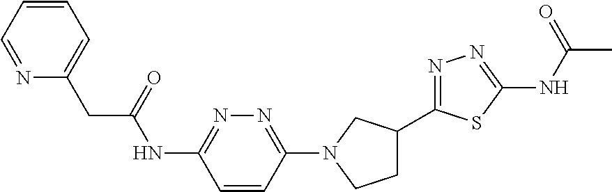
C1=CC=NC(CC(NC2=NN=C(N3CC(C4=NN=C(NC(C)=O)S4)CC3)C=C2)=O)=C1
